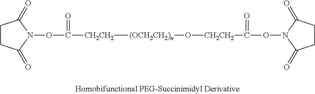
[(OCH2CH2)n](O[CH2CH2]C(ON1C(=O)CCC1=O)=O)[CH2CH2]C(ON1C(=O)CCC1=O)=O
